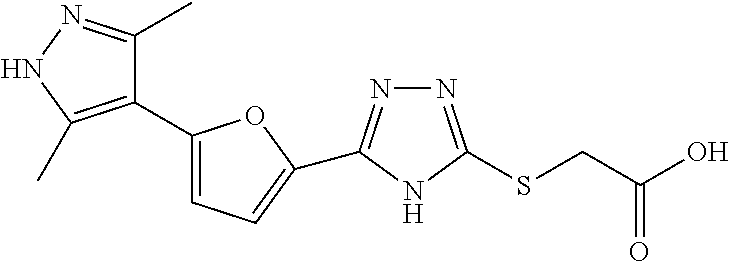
C1(C2=CC=C(C3=NN=C(SCC(O)=O)N3)O2)=C(C)NN=C1C
